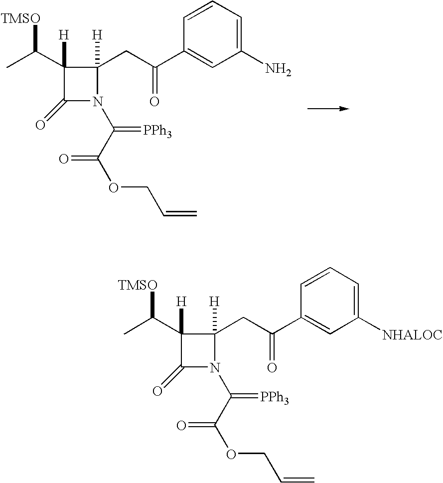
C1(=O)C([H])(C([TMSO])C)C([H])(CC(=O)C2=CC(N)=CC=C2)N1C(C(OCC=C)=O)=[PPh3].C1(=O)C([H])(C([TMSO])C)C([H])(CC(=O)C2=CC([NHALOC])=CC=C2)N1C(C(OCC=C)=O)=[PPh3]
